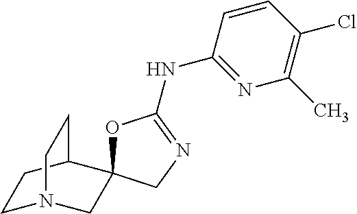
C1=CC(NC2=NCC3(O2)CN2CCC3CC2)=NC(C)=C1Cl
